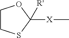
C1CSC([X]C)([R'])O1
